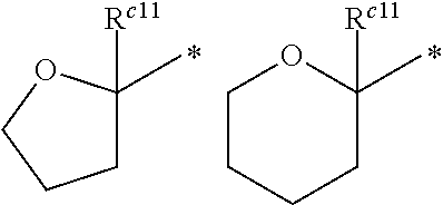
C1C(C)([Rc11])OCC1.C1C(C)([Rc11])OCCC1
